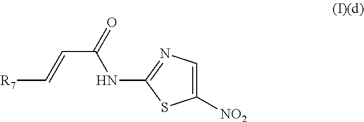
C1([NO2])=CN=C(NC(=O)C=C[R7])S1
